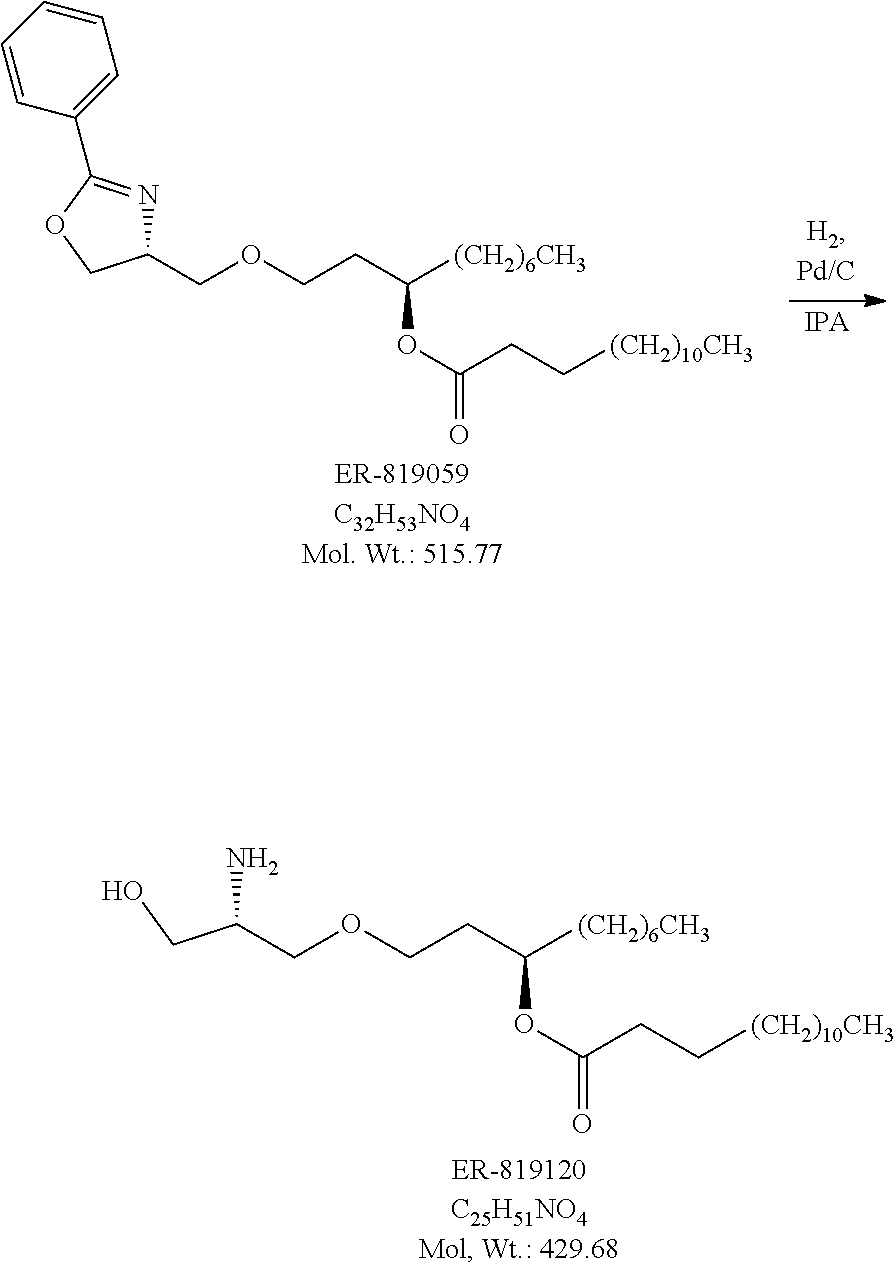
C(COCCC([(CH2)6CH3])OC(CC[(CH2)10CH3])=O)(N)CO.C1(COCCC([(CH2)6CH3])OC(CC[(CH2)10CH3])=O)N=C(C2=CC=CC=C2)OC1
